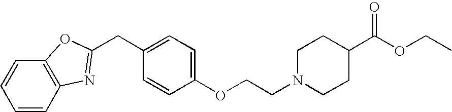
C1=CC=CC2=C1OC(CC1=CC=C(OCCN3CCC(C(OCC)=O)CC3)C=C1)=N2
